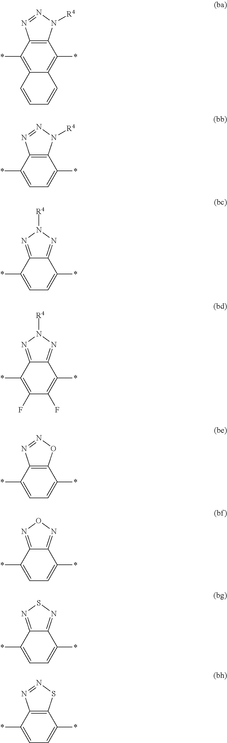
C12=C(*)C3=C(C(*)=C1C=CC=C2)N([R4])N=N3.C1=C(*)C2=NN([R4])N=C2C(*)=C1.C1=C(*)C2=C(C(*)=C1)ON=N2.C1=C(*)C2=C(C(*)=C1)SN=N2.C1=C(*)C2=C(C(*)=C1)N([R4])N=N2.C1(F)=C(*)C2=NN([R4])N=C2C(*)=C1F.C1=C(*)C2=NON=C2C(*)=C1.C1=C(*)C2=NSN=C2C(*)=C1
